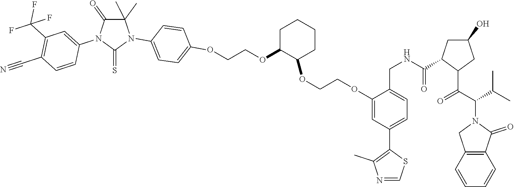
C1=CC2=C(C=C1)C(=O)N(C(C(=O)C1CC(O)CC1C(NCC1=CC=C(C3=C(C)N=CS3)C=C1OCCOC1CCCCC1OCCOC1=CC=C(N3C(C)(C)C(=O)N(C4=CC(C(F)(F)F)=C(C#N)C=C4)C3=S)C=C1)=O)C(C)C)C2
